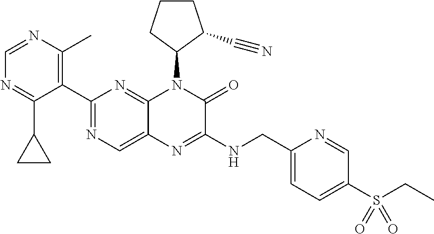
C1(C2=NC=C3C(=N2)N(C2C(C#N)CCC2)C(=O)C(NCC2=CC=C(S(CC)(=O)=O)C=N2)=N3)=C(C)N=CN=C1C1CC1
